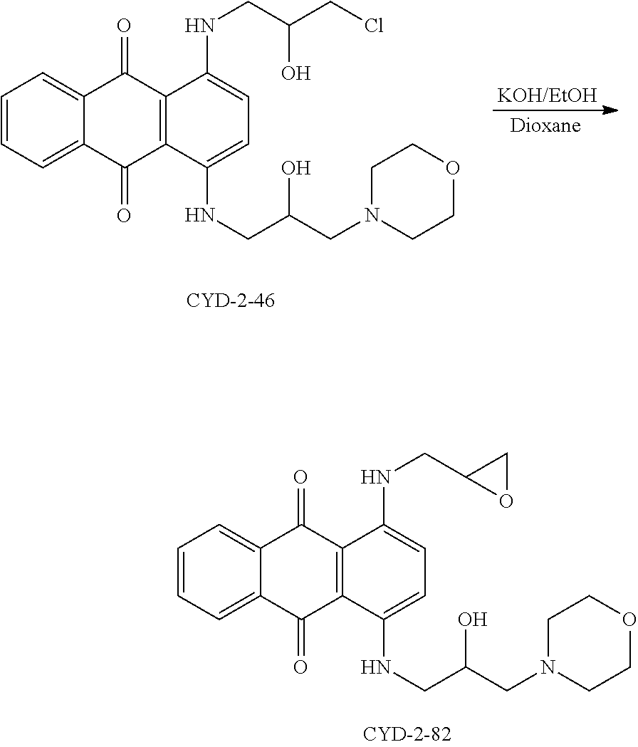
C12=CC=CC=C1C(=O)C1=C(C2=O)C(NCC(CN2CCOCC2)O)=CC=C1NCC(CCl)O.C12=CC=CC=C1C(=O)C1=C(C2=O)C(NCC(CN2CCOCC2)O)=CC=C1NCC1OC1
